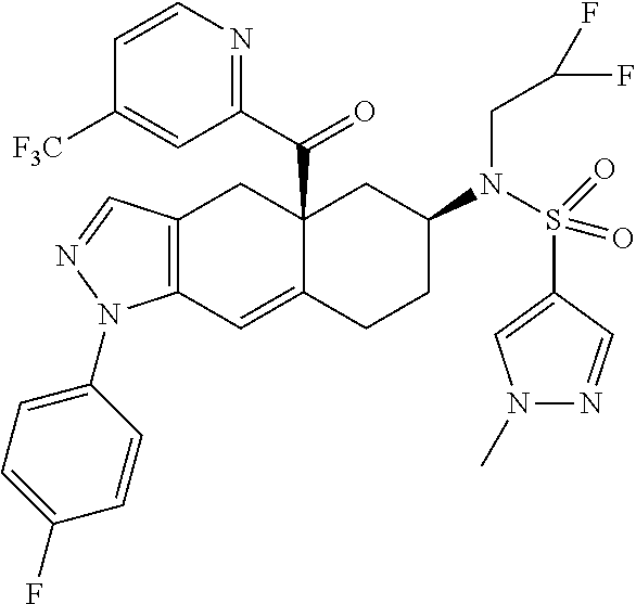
C12(C(C3=NC=CC([F3C])=C3)=O)C(=CC3=C(C1)C=NN3C1=CC=C(F)C=C1)CCC(N(S(C1=CN(C)N=C1)(=O)=O)CC(F)F)C2
